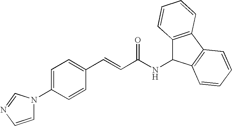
C1=C(N2C=CN=C2)C=CC(C=CC(NC2C3=C(C4=C2C=CC=C4)C=CC=C3)=O)=C1
